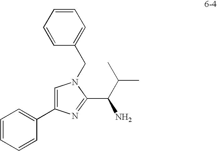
C1=CC=CC(C2=CN(CC3=CC=CC=C3)C(C(C(C)C)N)=N2)=C1
